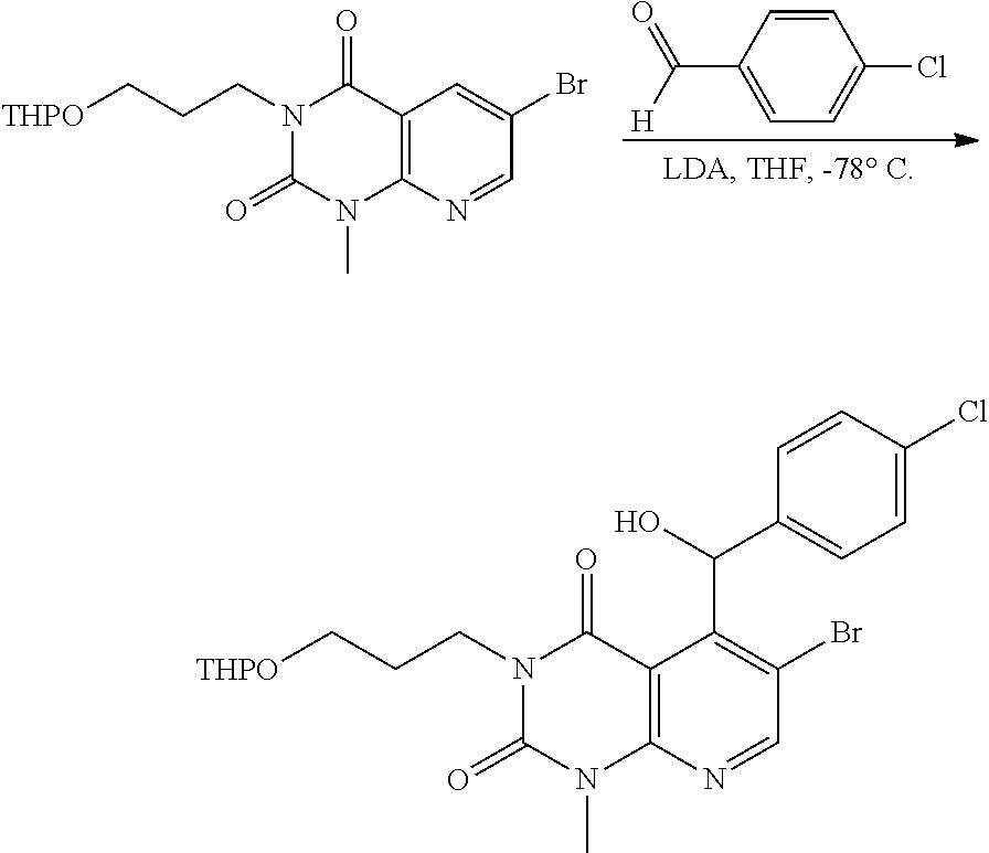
C1(C([H])=O)=CC=C(Cl)C=C1.[THPO]CCCN1C(=O)N(C)C2=C(C1=O)C=C(Br)C=N2.[THPO]CCCN1C(=O)N(C)C2=C(C1=O)C(C(O)C1=CC=C(Cl)C=C1)=C(Br)C=N2
